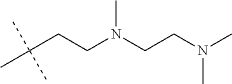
C(C(C)(C)C)CN(CCN(C)C)C
